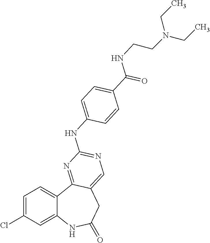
C1=C(Cl)C=C2C(=C1)C1=NC(NC3=CC=C(C(NCCN(CC)CC)=O)C=C3)=NC=C1CC(=O)N2
